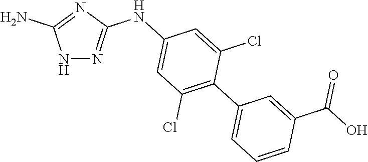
N1N=C(NC2=CC(Cl)=C(C3=CC=CC(C(O)=O)=C3)C(Cl)=C2)N=C1N
